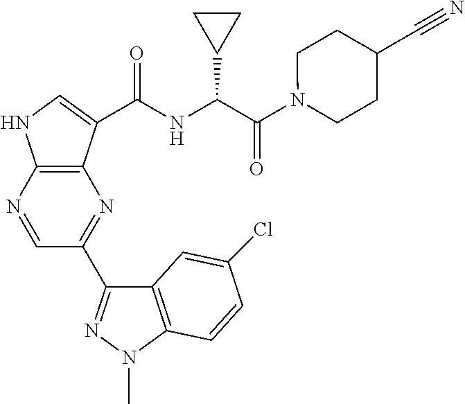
C1(C2=NN(C)C3=C2C=C(Cl)C=C3)=NC2=C(NC=C2C(NC(C(=O)N2CCC(C#N)CC2)C2CC2)=O)N=C1
